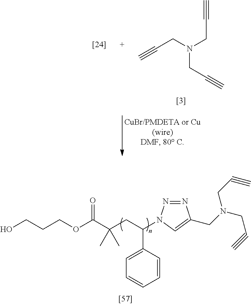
C(N(CC#C)CC#C)C#C.OCCCOC(C(CC(C1=CC=CC=C1)N1N=NC(CN(CC#C)CC#C)=C1)(C)C)=O
